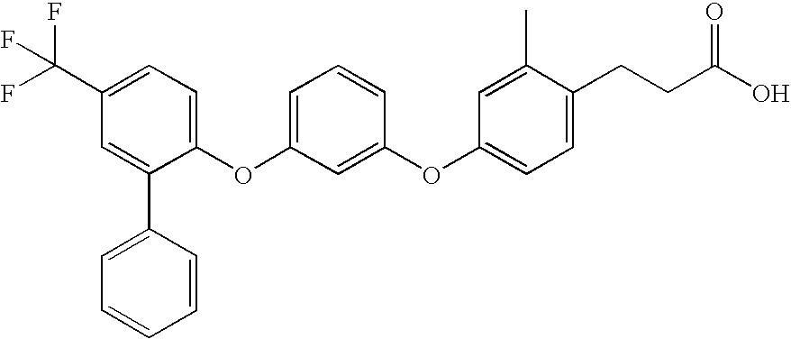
C1=C(C(F)(F)F)C=C(C2=CC=CC=C2)C(OC2=CC=CC(OC3=CC=C(CCC(O)=O)C(C)=C3)=C2)=C1
